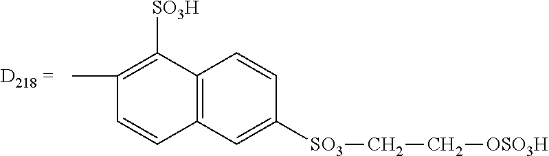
C12=C(C=C([SO3]CC[OSO3H])C=C1)C=CC(C)=C2[SO3H]
